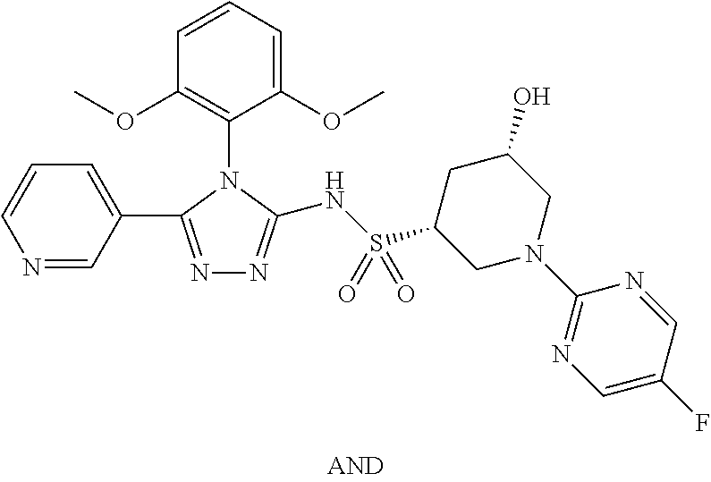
C1=CC=C(OC)C(N2C(C3=CC=CN=C3)=NN=C2NS(C2CN(C3=NC=C(F)C=N3)CC(O)C2)(=O)=O)=C1OC
